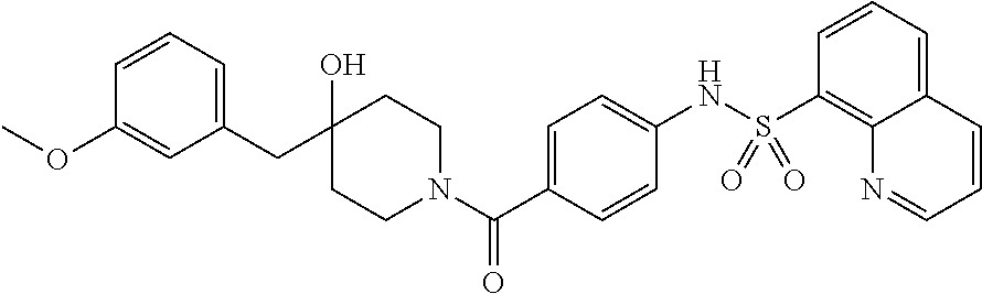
C1=C(CC2(O)CCN(C(C3=CC=C(NS(C4=C5C(=CC=C4)C=CC=N5)(=O)=O)C=C3)=O)CC2)C=C(OC)C=C1
